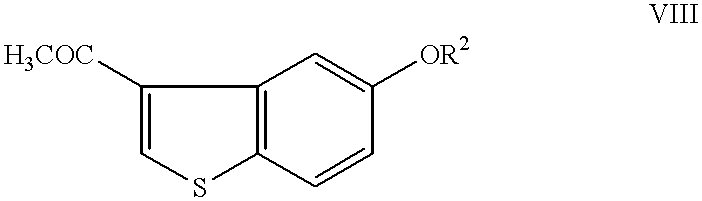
C12=C(C=CC([OR2])=C1)SC=C2[H3COC]
